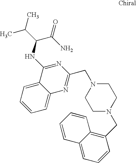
C1=CC=C2C(=C1)C(NC(C(=O)N)C(C)C)=NC(CN1CCN(CC3=C4C(=CC=C3)C=CC=C4)CC1)=N2
